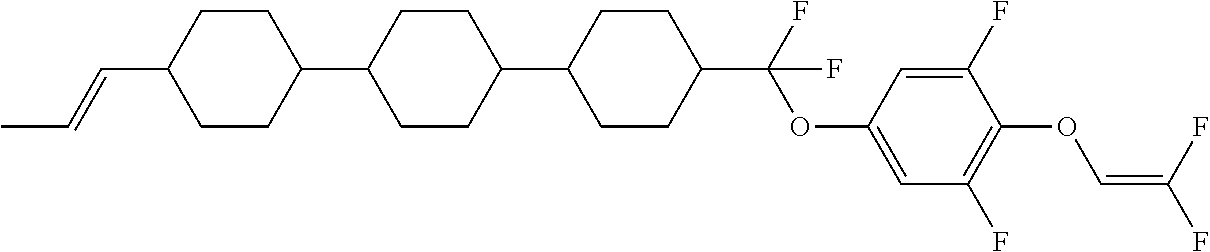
C1CC(C2CCC(C3CCC(C(F)(OC4=CC(F)=C(OC=C(F)F)C(F)=C4)F)CC3)CC2)CCC1C=CC
